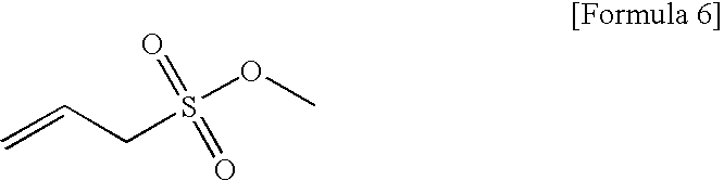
C(S(OC)(=O)=O)C=C
